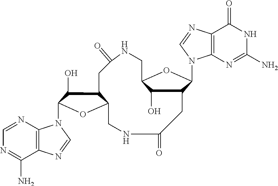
C12=C(N=CN=C1N)N(C1C(O)C3C(O1)CNC(=O)CC1C(O)C(CNC(=O)C3)OC1N1C3=C(N=C1)C(=O)NC(N)=N3)C=N2
